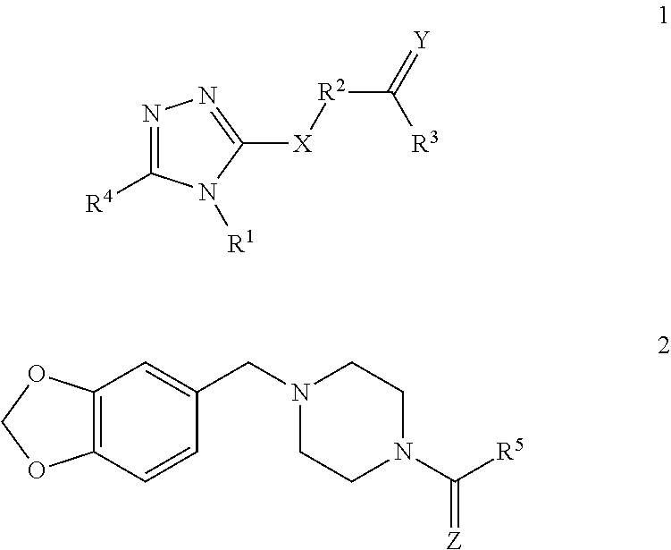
C12=C(C=CC(CN3CCN(C(=[Z])[R5])CC3)=C1)OCO2.N1=C([R4])N([R1])C([X][R2]C(=[Y])[R3])=N1
